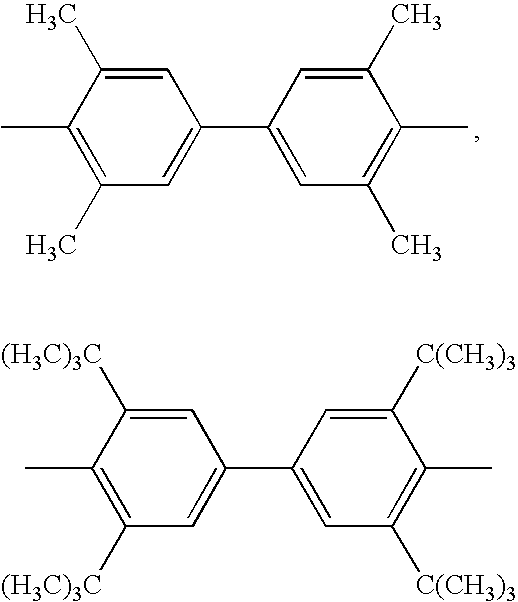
C1(C)=C(C)C=C(C2=CC(C)=C(C)C(C)=C2)C=C1C.C1(C)=C([(H3C)3C])C=C(C2=CC([C(CH3)3])=C(C)C([C(CH3)3])=C2)C=C1[(H3C)3C]
